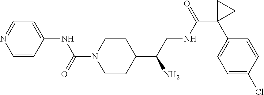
C1=CC(NC(N2CCC(C(CNC(=O)C3(C4=CC=C(Cl)C=C4)CC3)N)CC2)=O)=CC=N1
